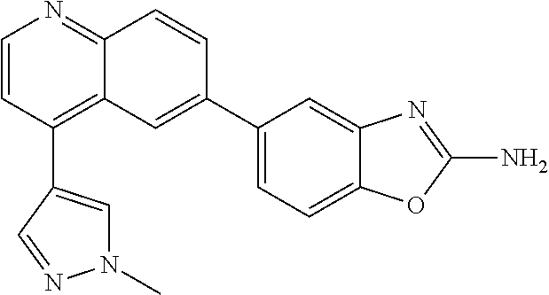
C1(C2=CN(C)N=C2)=C2C(=NC=C1)C=CC(C1=CC=C3C(=C1)N=C(N)O3)=C2
